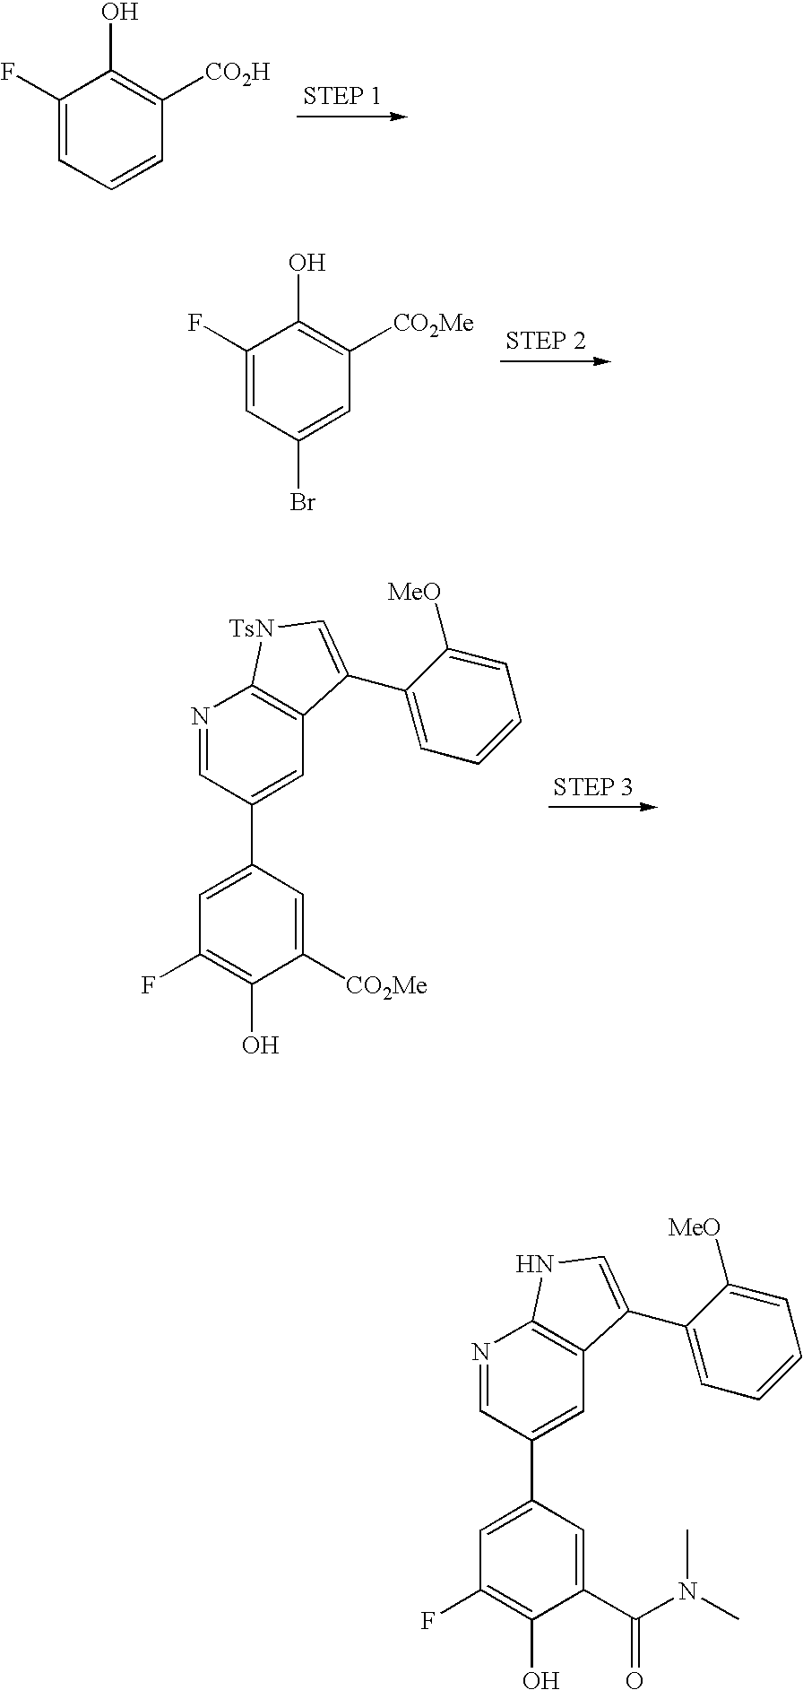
C1(F)=CC=CC([CO2H])=C1O.C1(F)=CC(Br)=CC([CO2Me])=C1O.N1=CC(C2=CC(F)=C(O)C([CO2Me])=C2)=CC2=C1[TsN]C=C2C1=CC=CC=C1[MeO].N1=CC(C2=CC(F)=C(O)C(C(N(C)C)=O)=C2)=CC2=C1NC=C2C1=CC=CC=C1[MeO]
